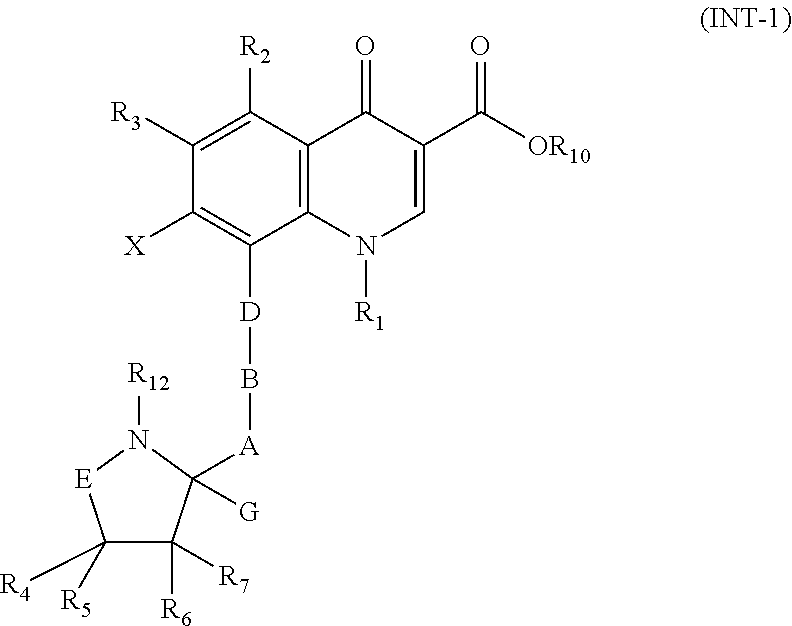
C12=C(C([R2])=C([R3])C([X])=C1[D]B[A]C1([G])C([R6])([R7])C([R5])([R4])[E]N1[R12])C(=O)C(C([OR10])=O)=CN2[R1]
